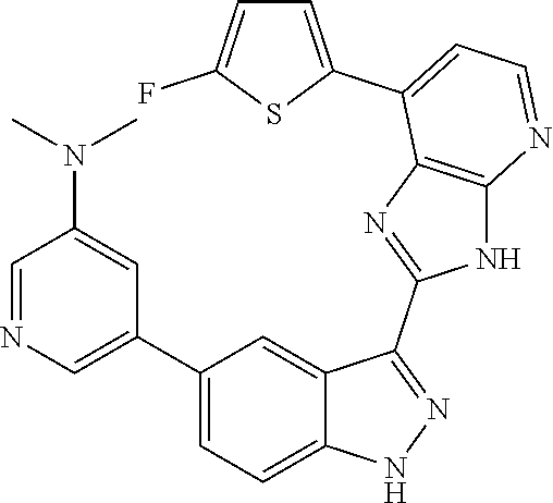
C1=NC=C(C2=CC=C3C(=C2)C(C2=NC4=C(N2)N=CC=C4C2=CC=C(F)S2)=NN3)C=C1N(C)C
